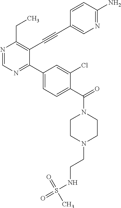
N1=CN=C(C2=CC=C(C(=O)N3CCN(CCNS(=O)(=O)C)CC3)C(Cl)=C2)C(C#CC2=CN=C(N)C=C2)=C1CC
